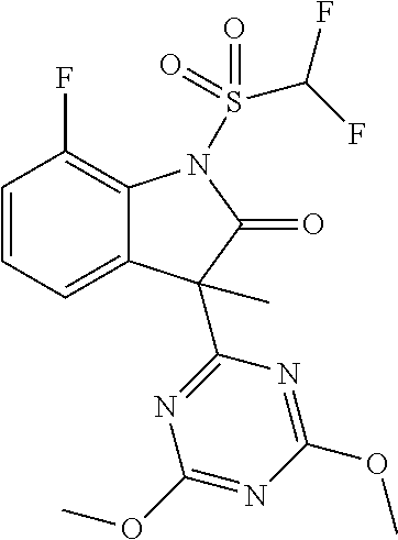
C1=CC=C2C(=C1F)N(S(=O)(=O)C(F)F)C(=O)C2(C1=NC(OC)=NC(OC)=N1)C
